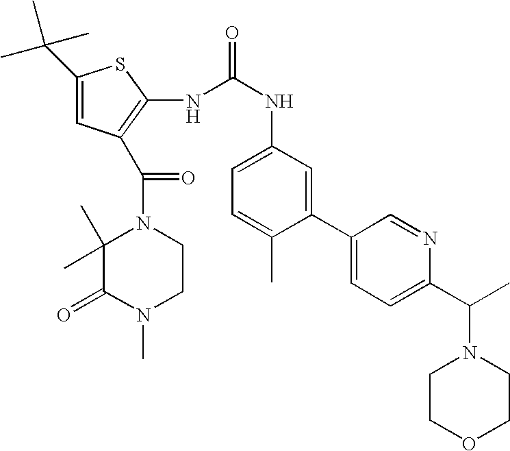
C1(C(C)(C)C)=CC(C(N2C(C)(C)C(=O)N(C)CC2)=O)=C(NC(=O)NC2=CC=C(C)C(C3=CC=C(C(N4CCOCC4)C)N=C3)=C2)S1
